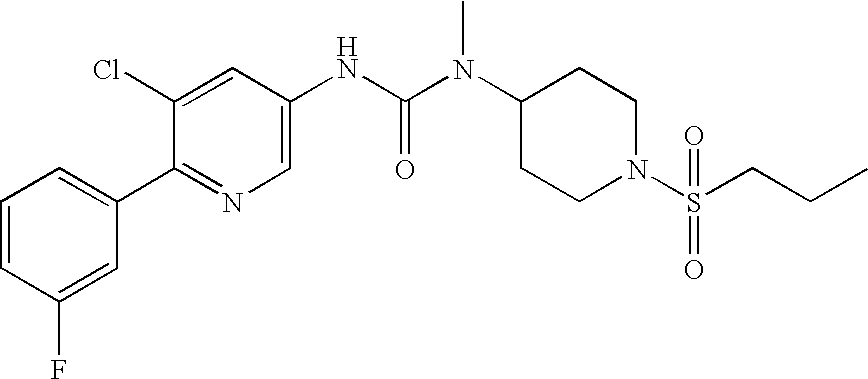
C1=CC(F)=CC(C2=NC=C(NC(N(C3CCN(S(=O)(CCC)=O)CC3)C)=O)C=C2Cl)=C1
